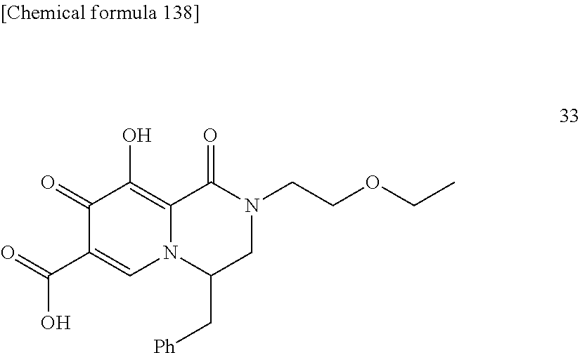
C1(=O)C(C(=O)O)=CN2C(=C1O)C(=O)N(CCOCC)CC2C[Ph]
